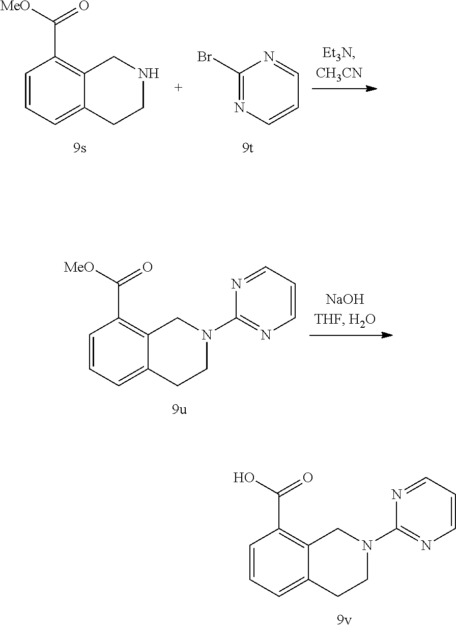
C1=CC=C2C(=C1C(=O)O)CN(C1=NC=CC=N1)CC2.C1=CC=C2C(=C1C(=O)[MeO])CNCC2.C1(Br)=NC=CC=N1.C1=CC=C2C(=C1C(=O)[MeO])CN(C1=NC=CC=N1)CC2
